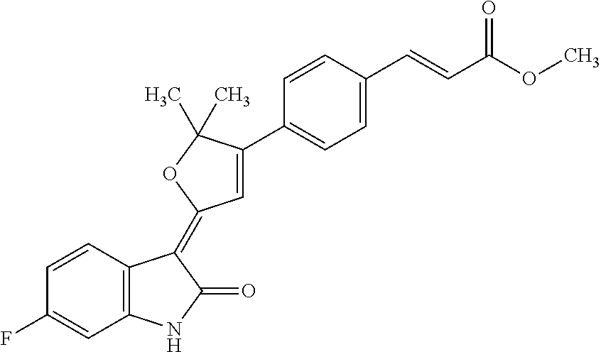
C1=CC(F)=CC2=C1C(=C1C=C(C3=CC=C(C=CC(OC)=O)C=C3)C(C)(C)O1)C(=O)N2
